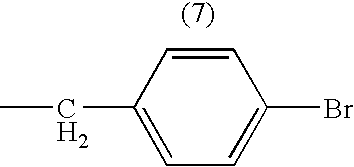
C1(CC)=CC=C(Br)C=C1
